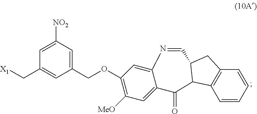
[NO2]C1=CC(C[X1])=CC(COC2=C([MeO])C=C3C(=C2)N=CC2CC4=C(C=CC=C4)C2C3=O)=C1
